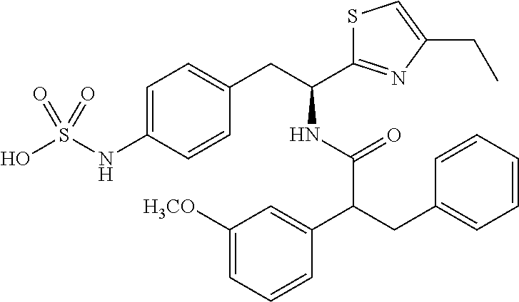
C1=C(NS(O)(=O)=O)C=CC(CC(NC(C(CC2=CC=CC=C2)C2=CC([H3CO])=CC=C2)=O)C2=NC(CC)=CS2)=C1
